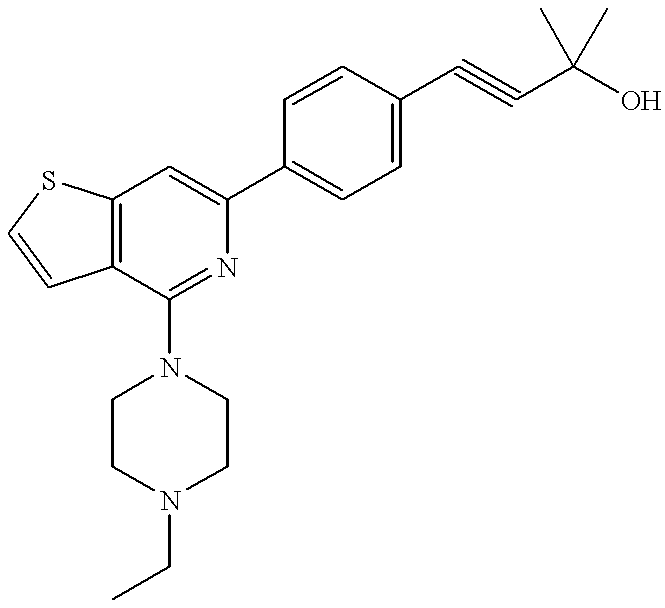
C12=C(C(N3CCN(CC)CC3)=NC(C3=CC=C(C#CC(O)(C)C)C=C3)=C1)C=CS2
